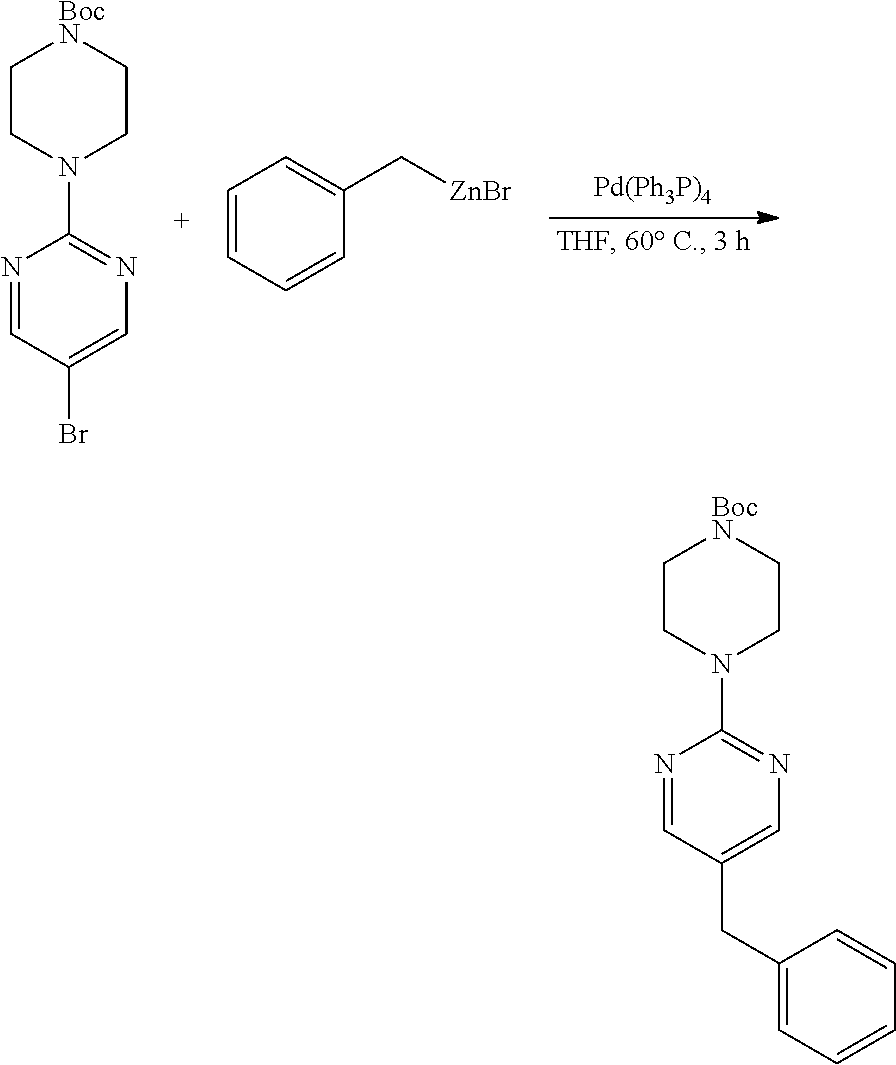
C1=CC=CC(C[ZnBr])=C1.N1=CC(Br)=CN=C1N1CC[BocN]CC1.N1=CC(CC2=CC=CC=C2)=CN=C1N1CC[BocN]CC1
